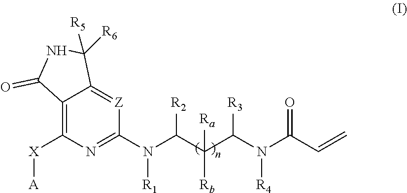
C12=C([X][A])N=C(N(C(C(C(N(C(C=C)=O)[R4])[R3])([Rb])[Ra])[R2])[R1])[Z]=C1C([R5])([R6])NC2=O
